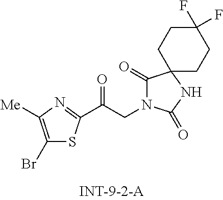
BrC1=C([Me])N=C(C(CN2C(=O)C3(NC2=O)CCC(F)(F)CC3)=O)S1
